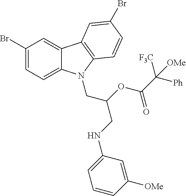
C1(Br)=CC=C2C(=C1)C1=C(N2CC(CNC2=CC=CC([OMe])=C2)OC(C([Ph])([F3C])[OMe])=O)C=CC(Br)=C1
